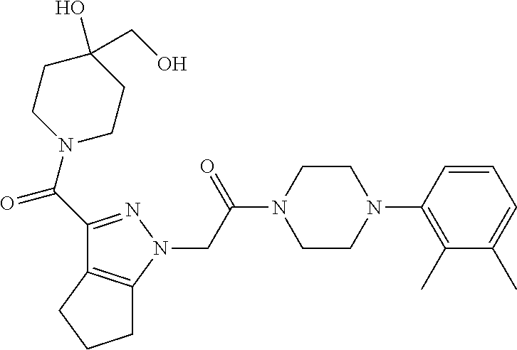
C(C(N1CCN(C2=C(C)C(C)=CC=C2)CC1)=O)N1N=C(C(=O)N2CCC(O)(CO)CC2)C2=C1CCC2
